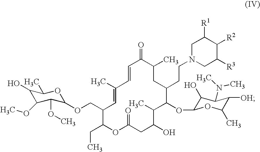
N1(CCC2C(OC3C(O)C(N(C)C)C([OH])C(C)O3)C(C)C(O)CC(=O)OC(CC)C(COC3C(OC)C(OC)C(O)C(C)O3)C=C(C)C=CC(=O)C(C)C2)CC([R3])C([R2])C([R1])C1
